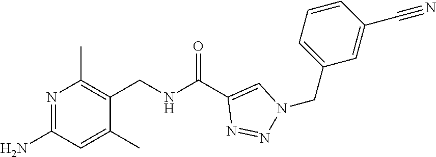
N1=C(N)C=C(C)C(CNC(C2=CN(CC3=CC=CC(C#N)=C3)N=N2)=O)=C1C
